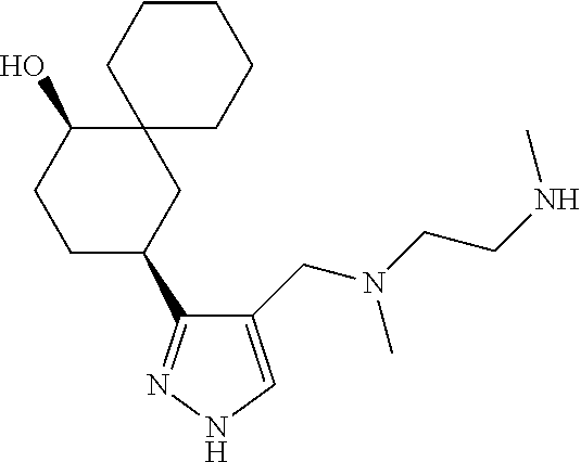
C1(CN(CCNC)C)=CNN=C1C1CCC(O)C2(C1)CCCCC2
